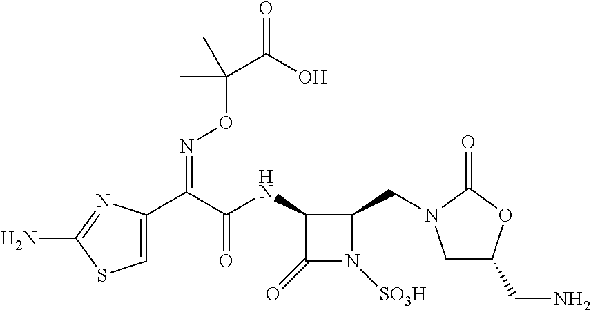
C1=C(C(C(NC2C(=O)N([SO3H])C2CN2CC(CN)OC2=O)=O)=NOC(C(=O)O)(C)C)N=C(N)S1
